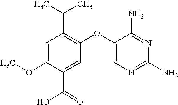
C1=C(OC)C(C(=O)O)=CC(OC2=CN=C(N)N=C2N)=C1C(C)C
